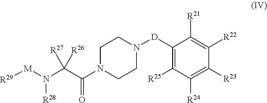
[R29][M]N(C(C(N1CCN([D]C2=C([R25])C([R24])=C([R23])C([R22])=C2[R21])CC1)=O)([R27])[R26])[R28]
